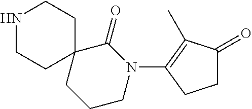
N1CCC2(CC1)CCCN(C1=C(C)C(=O)CC1)C2=O
